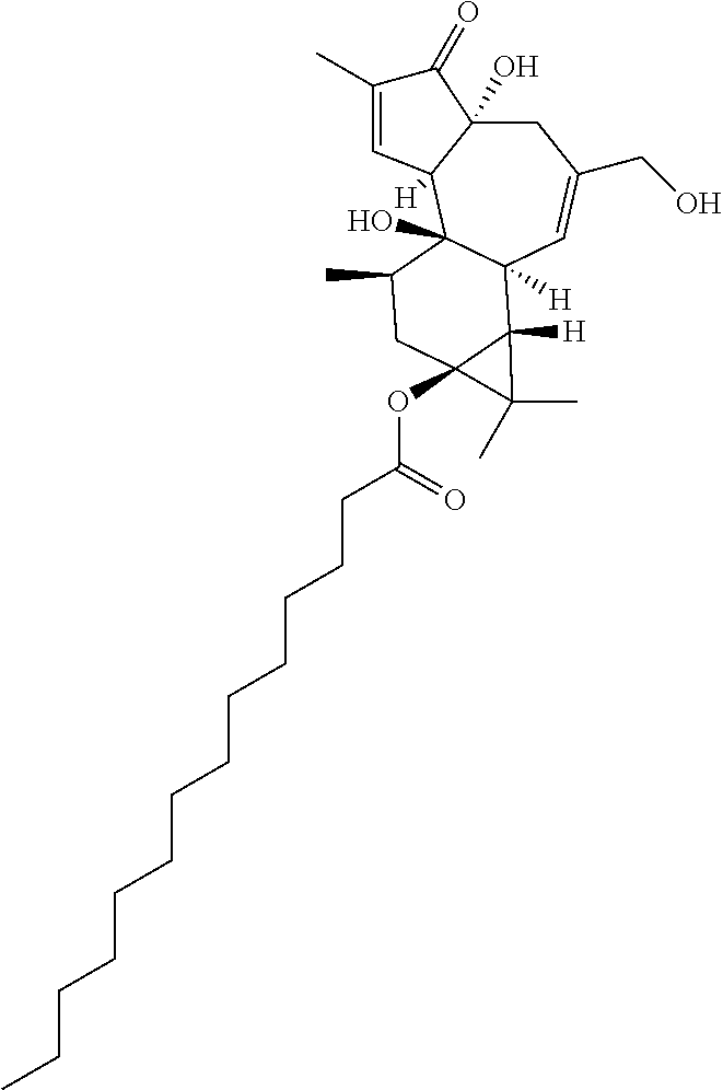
C1C2(O)C([H])(C3(O)C([H])(C=C1CO)C1([H])C(OC(CCCCCCCCCCCCC)=O)(CC3C)C1(C)C)C=C(C)C2=O
